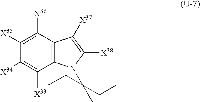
C1([X35])=C([X36])C2=C(C([X33])=C1[X34])N(C(C)(CC)CC)C([X38])=C2[X37]
